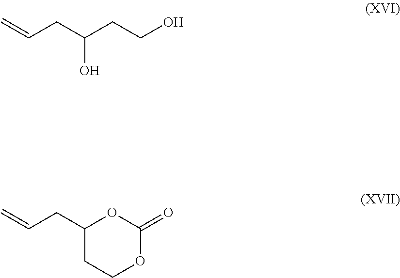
C=CCC1CCOC(=O)O1.C=CCC(CCO)O
